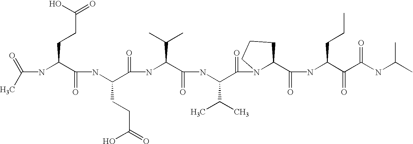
C(NC(C(NC(C(=O)NC(C(=O)NC(C(=O)N1C(C(=O)NC(C(=O)C(NC(C)C)=O)CCC)CCC1)C(C)C)C(C)C)CCC(=O)O)=O)CCC(=O)O)(C)=O
